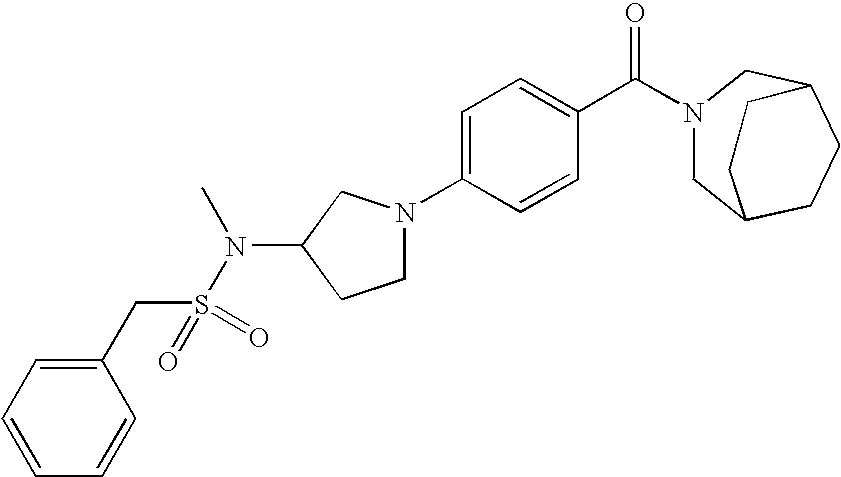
C1=C(N2CCC(N(C)S(CC3=CC=CC=C3)(=O)=O)C2)C=CC(C(N2CC3CCC(C2)CC3)=O)=C1
